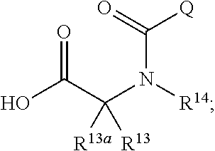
C(C(O)=O)(N([R14])C([Q])=O)([R13])[R13a]
